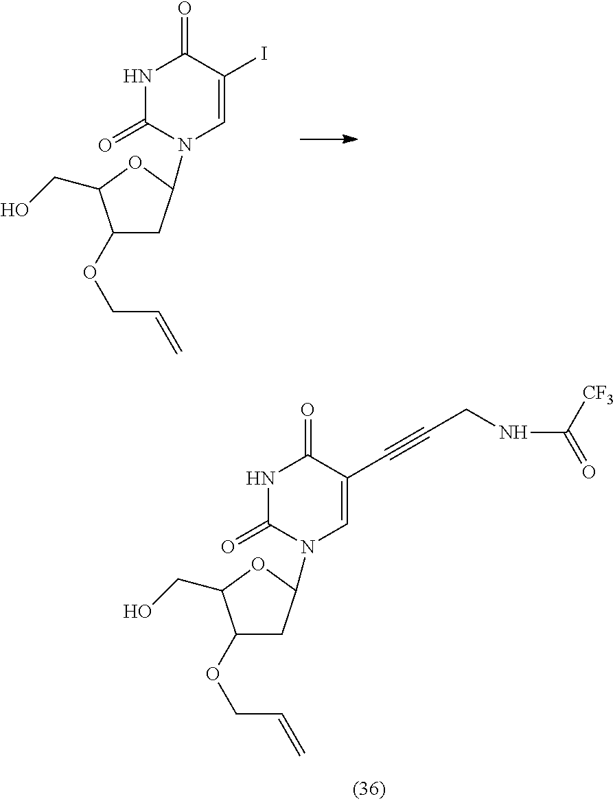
N1C(=O)N(C2CC(OCC=C)C(CO)O2)C=C(I)C1=O.N1C(=O)N(C2CC(OCC=C)C(CO)O2)C=C(C#CCNC(=O)[CF3])C1=O
